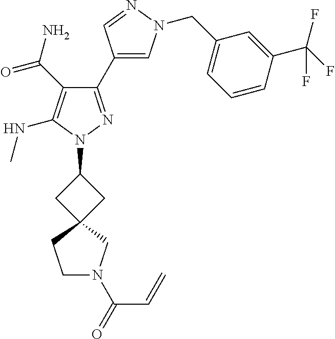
C1(C(=O)N)=C(NC)N(C2CC3(C2)CCN(C(=O)C=C)C3)N=C1C1=CN(CC2=CC=CC(C(F)(F)F)=C2)N=C1
